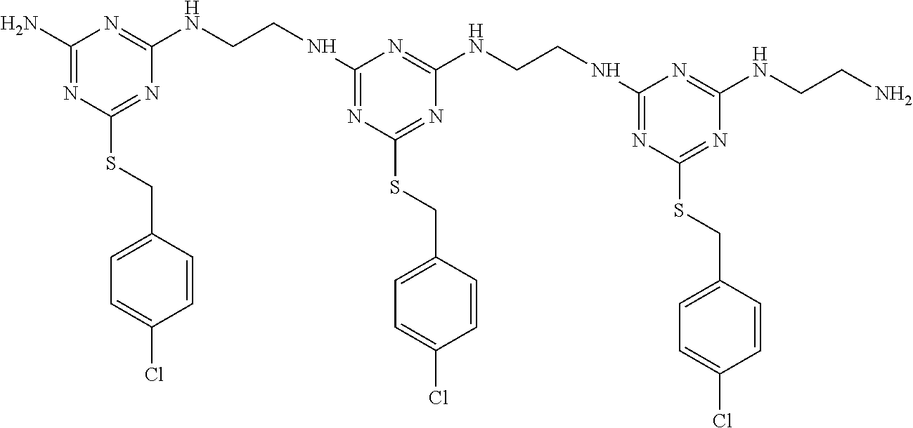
C1(N)=NC(SCC2=CC=C(Cl)C=C2)=NC(NCCNC2=NC(SCC3=CC=C(Cl)C=C3)=NC(NCCNC3=NC(SCC4=CC=C(Cl)C=C4)=NC(NCCN)=N3)=N2)=N1
